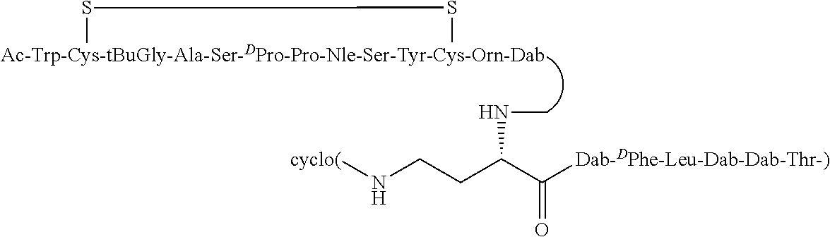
[cyclo(]NCCC(C([Dab-DPhe-Leu-Dab-Dab-Thr-)])=O)NC.[Ac-Trp-Cys-tBuGly-Ala-Ser-DPro-Pro-Nle-Ser-Tyr-Cys-Orn-Dab]1SS1
